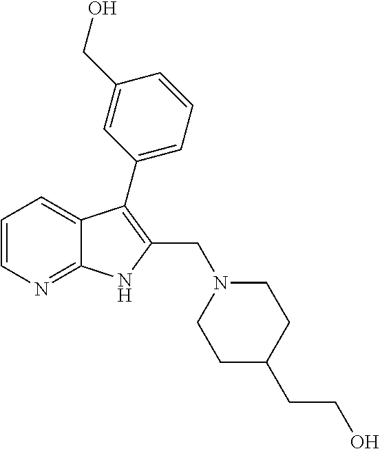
C1=CN=C2C(=C1)C(C1=CC=CC(CO)=C1)=C(CN1CCC(CCO)CC1)N2
